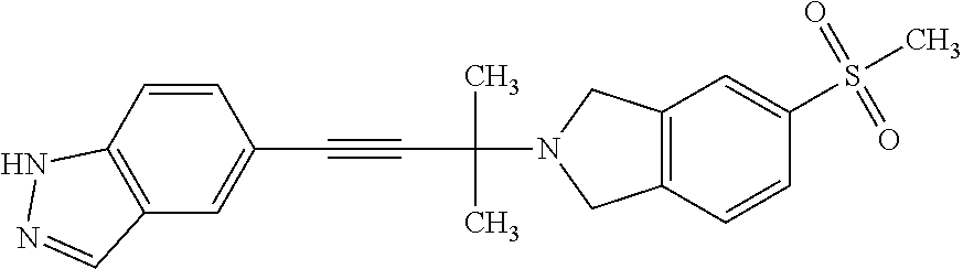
C(C(N1CC2=C(C1)C=C(S(C)(=O)=O)C=C2)(C)C)#CC1=CC2=C(C=C1)NN=C2
